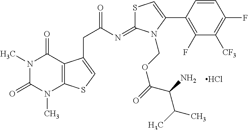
S1C(=NC(=O)CC2=CSC3=C2C(=O)N(C)C(=O)N3C)N(COC(=O)C(C(C)C)N)C(C2=C(F)C([CF3])=C(F)C=C2)=C1.Cl
